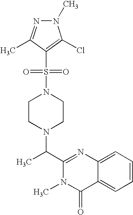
C1(C(N2CCN(S(C3=C(Cl)N(C)N=C3C)(=O)=O)CC2)C)=NC2=CC=CC=C2C(=O)N1C
